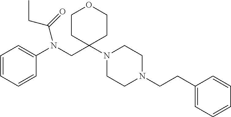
C1=CC=CC(N(CC2(N3CCN(CCC4=CC=CC=C4)CC3)CCOCC2)C(=O)CC)=C1
